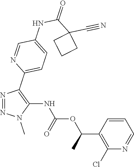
N1=NN(C)C(NC(OC(C2=C(Cl)N=CC=C2)C)=O)=C1C1=CC=C(NC(C2(C#N)CCC2)=O)C=N1
